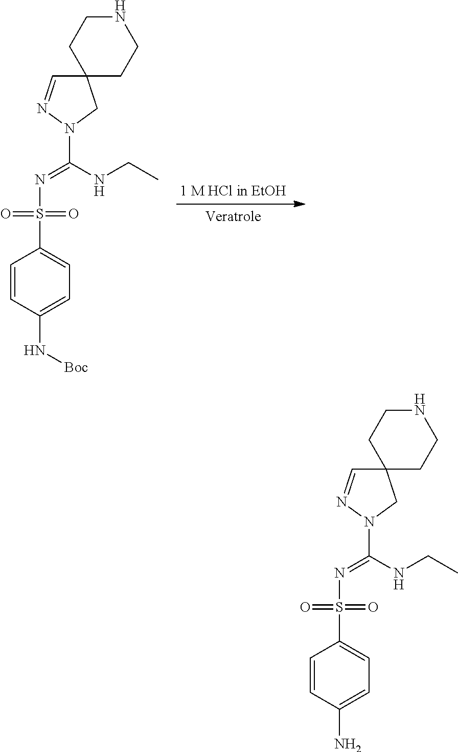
C1=CC(N[Boc])=CC=C1S(N=C(NCC)N1CC2(C=N1)CCNCC2)(=O)=O.C1=CC(N)=CC=C1S(N=C(NCC)N1CC2(C=N1)CCNCC2)(=O)=O
